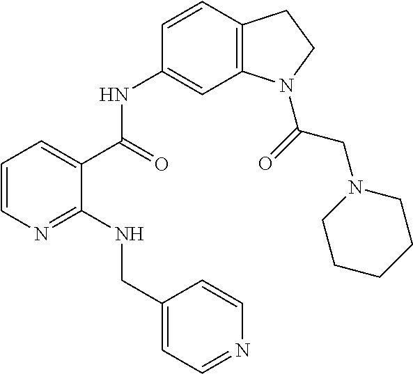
C1=CN=C(NCC2=CC=NC=C2)C(C(=O)NC2=CC3=C(C=C2)CCN3C(CN2CCCCC2)=O)=C1
